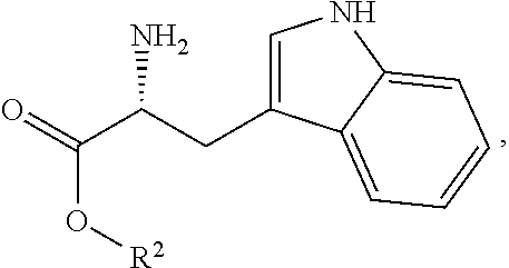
C1=C(CC(C(=O)O[R2])N)C2=CC=CC=C2N1
